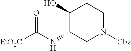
C1(O)C(NC([EtO2C])=O)CN([Cbz])CC1
